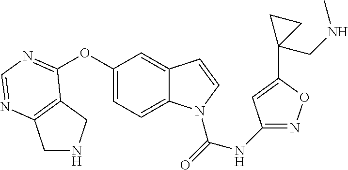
C1(NC(=O)N2C3=CC=C(OC4=NC=NC5=C4CNC5)C=C3C=C2)=NOC(C2(CNC)CC2)=C1
